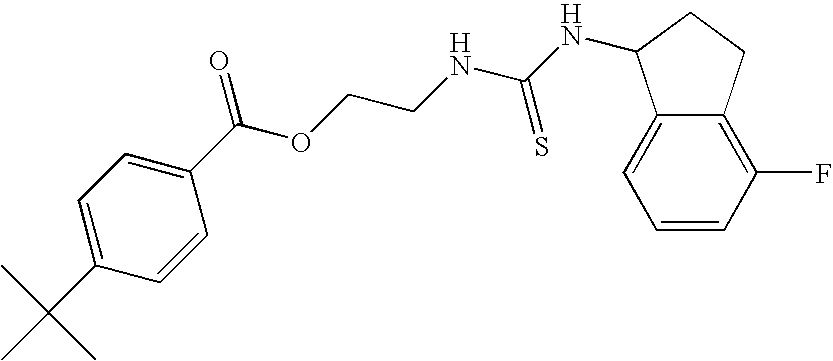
C1=C(C(OCCNC(NC2C3=CC=CC(F)=C3CC2)=S)=O)C=CC(C(C)(C)C)=C1
